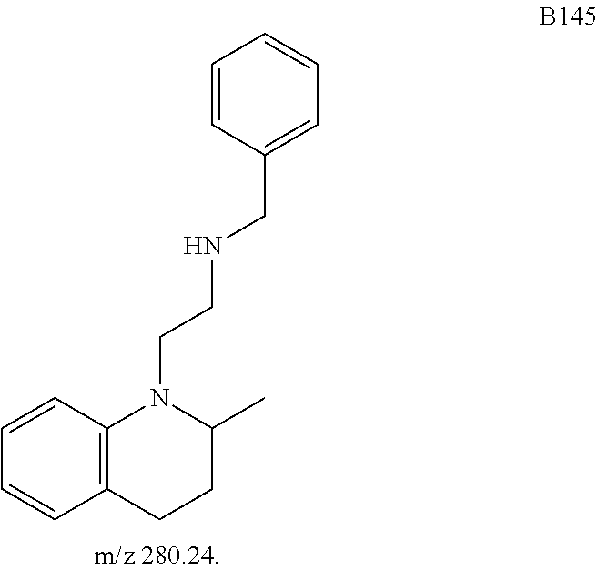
N(CCN1C2=C(C=CC=C2)CCC1C)CC1=CC=CC=C1
